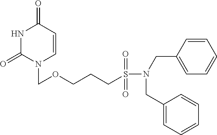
N1C(=O)N(COCCCS(N(CC2=CC=CC=C2)CC2=CC=CC=C2)(=O)=O)C=CC1=O
